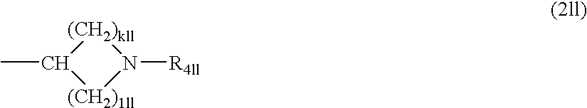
C1(C)[(CH2)1ll]N([R4ll])[(CH2)kll]1
